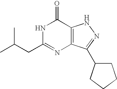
C(C1=NC2=C(C(=O)N1)NN=C2C1CCCC1)C(C)C
